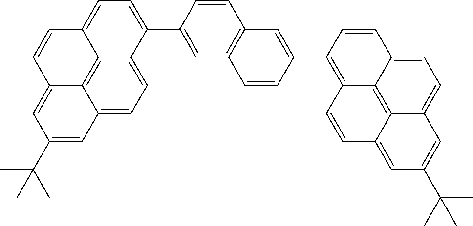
C12=CC=C(C3=CC4=C(C=C3)C=C(C3=C5C6=C7C(=CC=C6C=C3)C=C(C(C)(C)C)C=C7C=C5)C=C4)C3=CC=C4C(=C13)C(=CC(C(C)(C)C)=C4)C=C2
